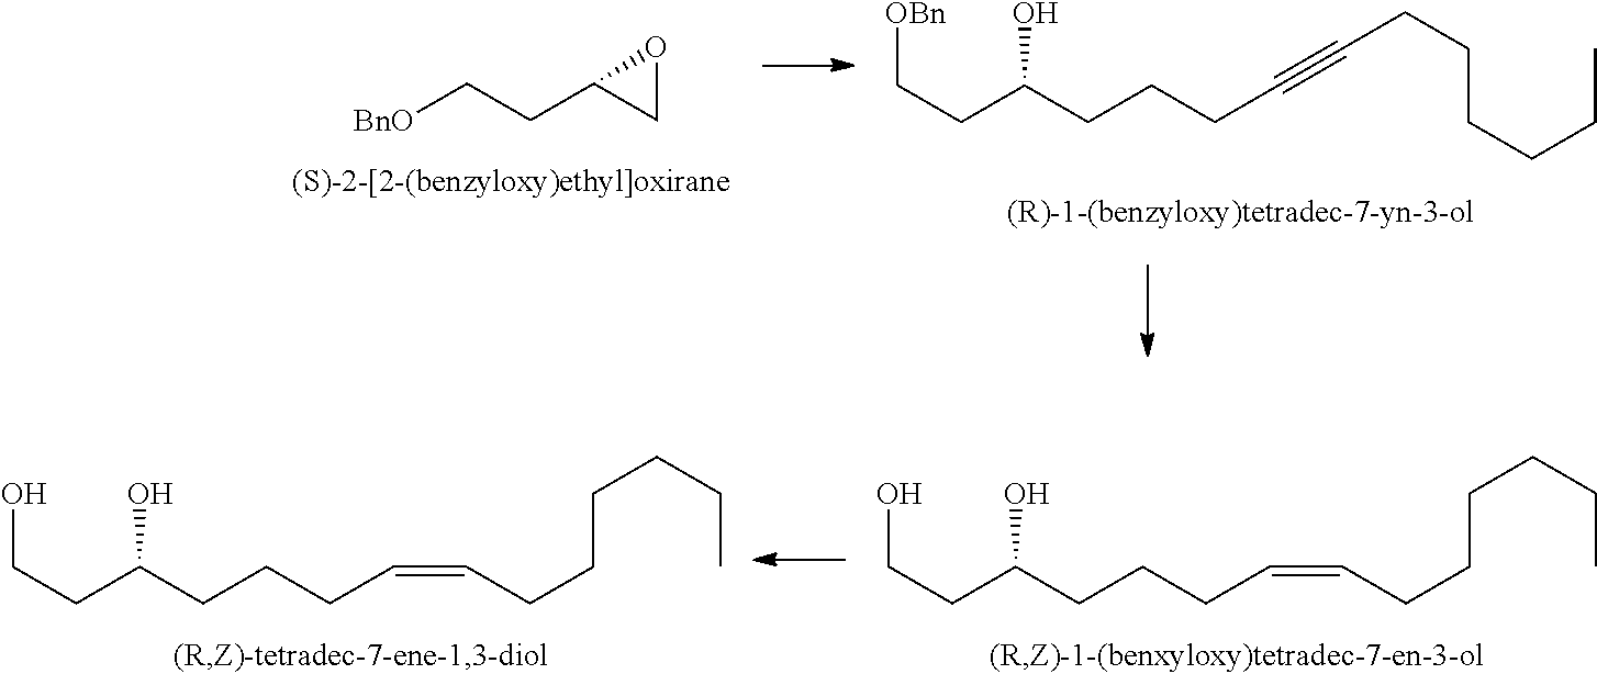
C(CC(CCCC=CCCCCCC)O)O.C(CC(CCCC=CCCCCCC)O)O.[BnO]CCC1CO1.C(CC(CCCC#CCCCCCC)O)[OBn]
